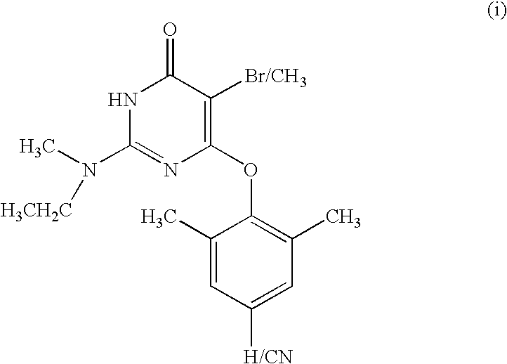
[H3CH2C]N(C)C1=NC(OC2=C(C)C=C([H/CN])C=C2C)=C([Br/CH3])C(=O)N1
